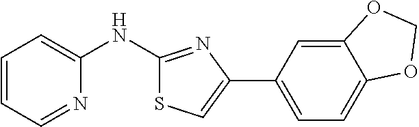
C1=CC=NC(NC2=NC(C3=CC=C4C(=C3)OCO4)=CS2)=C1
